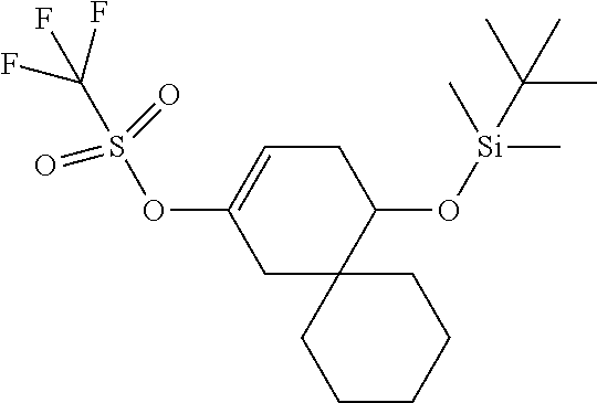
C1C2(C(O[Si](C)(C)C(C)(C)C)CC=C1OS(C(F)(F)F)(=O)=O)CCCCC2
